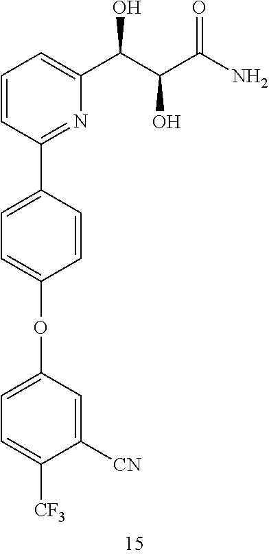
C1=CC(C2=CC=C(OC3=CC=C([CF3])C([CN])=C3)C=C2)=NC(C(C(C(N)=O)O)O)=C1
